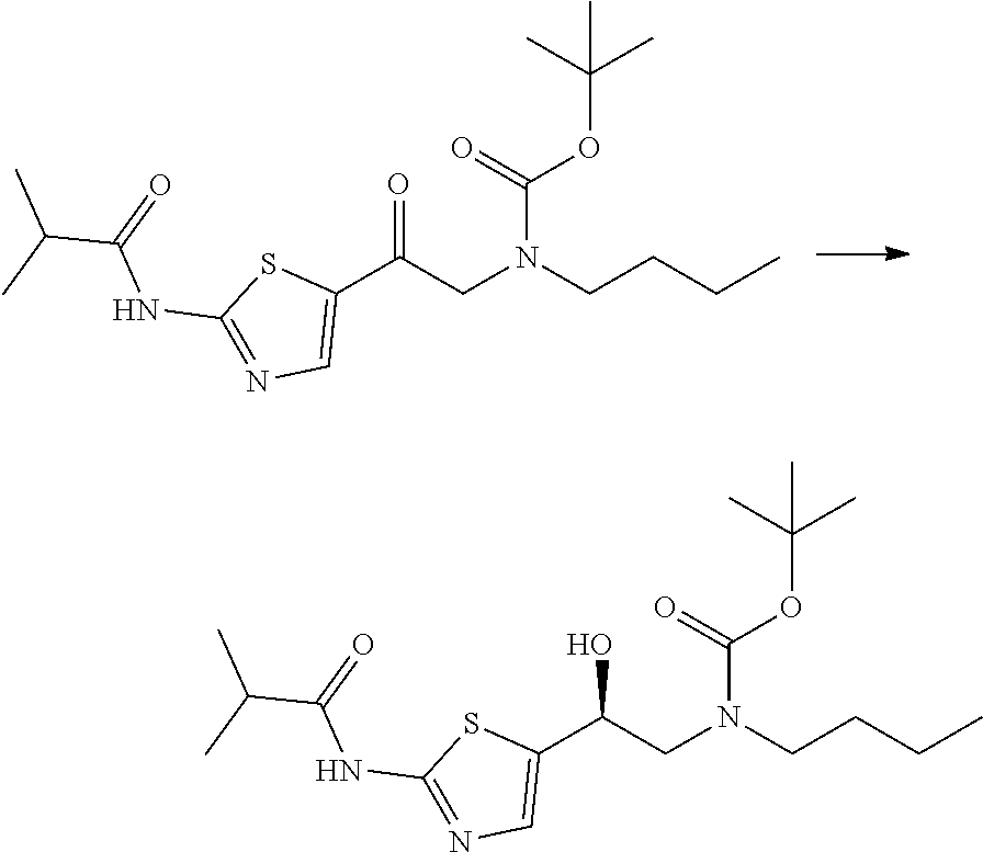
CCCCN(CC(C1=CN=C(NC(C(C)C)=O)S1)=O)C(=O)OC(C)(C)C.CCCCN(CC(C1=CN=C(NC(C(C)C)=O)S1)O)C(=O)OC(C)(C)C
